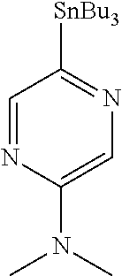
C1=NC(N(C)C)=CN=C1[SnBu3]
